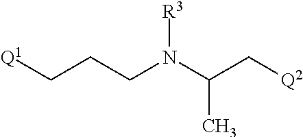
[Q1]CCCN(C(C[Q2])C)[R3]
